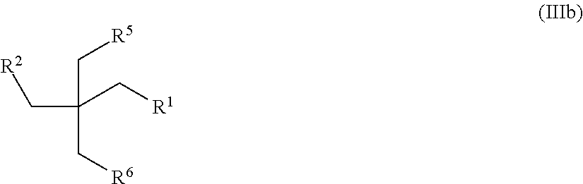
C(C(C[R1])(C[R6])C[R2])[R5]
